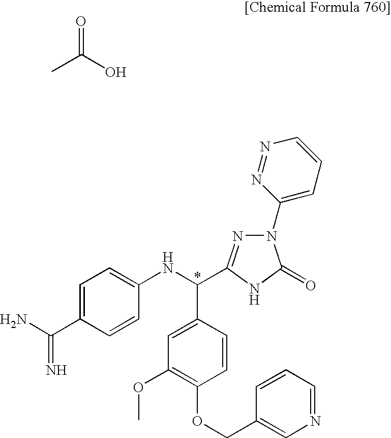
CC(O)=O.C1=C(C(=N)N)C=CC(NC(C2=CC(OC)=C(OCC3=CN=CC=C3)C=C2)C2=NN(C3=CC=CN=N3)C(=O)N2)=C1
